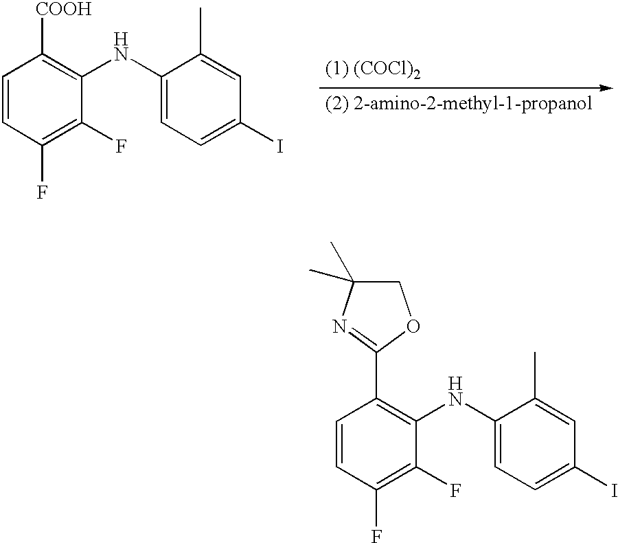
C1=CC(F)=C(F)C(NC2=CC=C(I)C=C2C)=C1C1=NC(C)(C)CO1.C1=CC(F)=C(F)C(NC2=CC=C(I)C=C2C)=C1[COOH]
